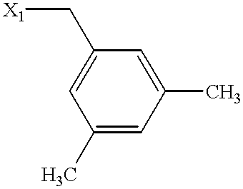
C1(C)=CC(C)=CC(C[X1])=C1
